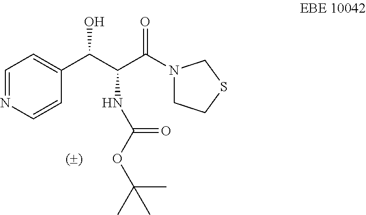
C1=NC=CC(C(C(C(N2CCSC2)=O)NC(OC(C)(C)C)=O)O)=C1
